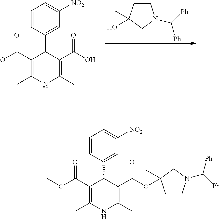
C1N(C([Ph])[Ph])CCC1(C)O.C1=CC(C2C(C(OC)=O)=C(C)NC(C)=C2C(O)=O)=CC([NO2])=C1.C1=CC(C2C(C(OC)=O)=C(C)NC(C)=C2C(OC2(C)CN(C([Ph])[Ph])CC2)=O)=CC([NO2])=C1
